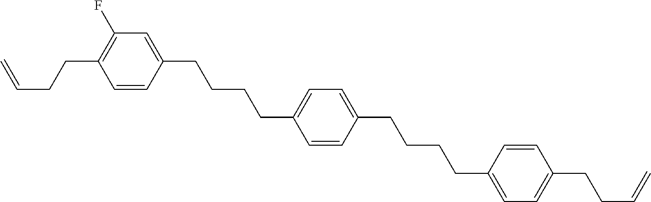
C1=CC(CCCCC2=CC=C(CCCCC3=CC=C(CCC=C)C=C3)C=C2)=CC(F)=C1CCC=C
